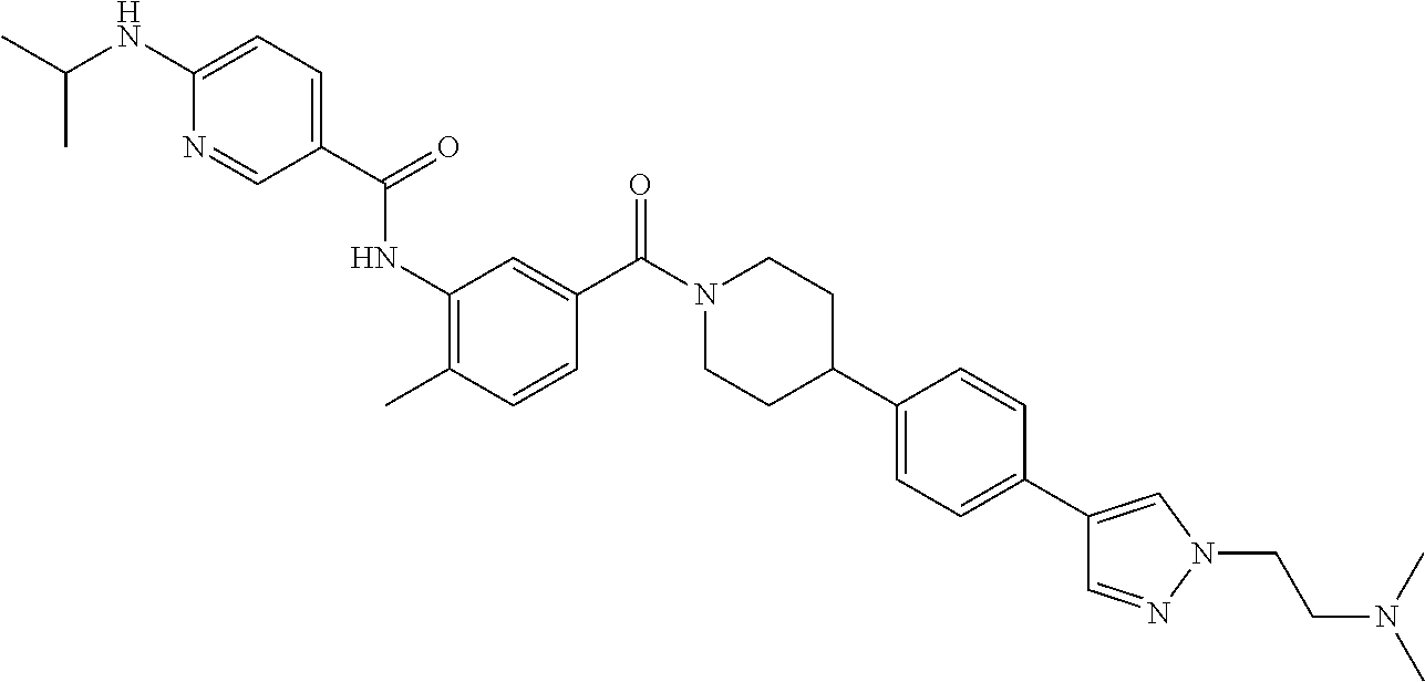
CC1=C(NC(=O)C2=CC=C(NC(C)C)N=C2)C=C(C(N2CCC(C3=CC=C(C4=CN(CCN(C)C)N=C4)C=C3)CC2)=O)C=C1
